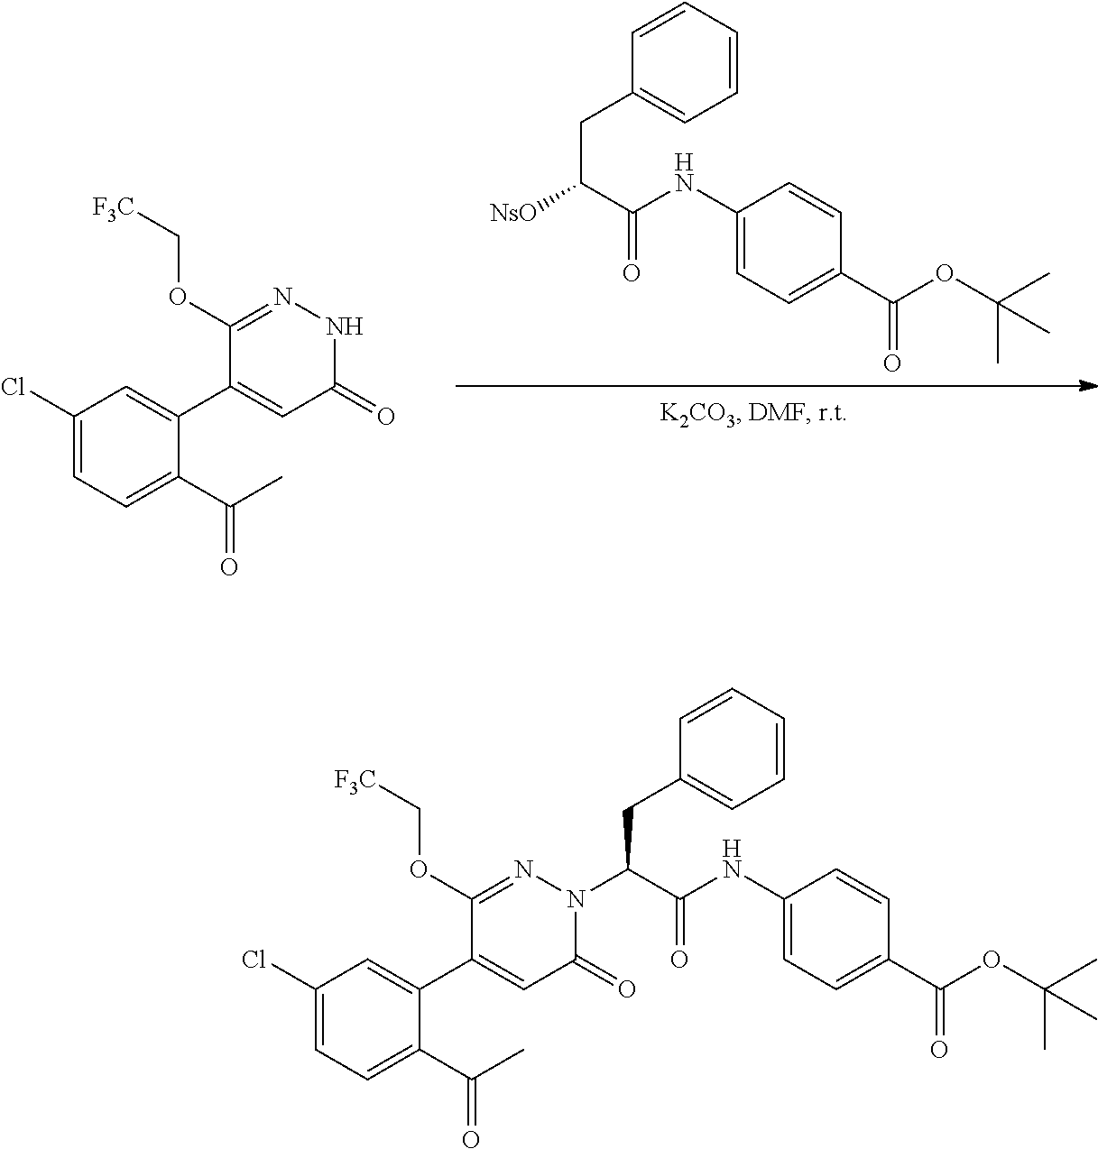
C1(Cl)=CC=C(C(C)=O)C(C2=CC(=O)NN=C2OC[F3C])=C1.[NsO]C(C(NC1=CC=C(C(OC(C)(C)C)=O)C=C1)=O)CC1=CC=CC=C1.C1(Cl)=CC=C(C(C)=O)C(C2=CC(=O)N(C(C(NC3=CC=C(C(OC(C)(C)C)=O)C=C3)=O)CC3=CC=CC=C3)N=C2OC[F3C])=C1
